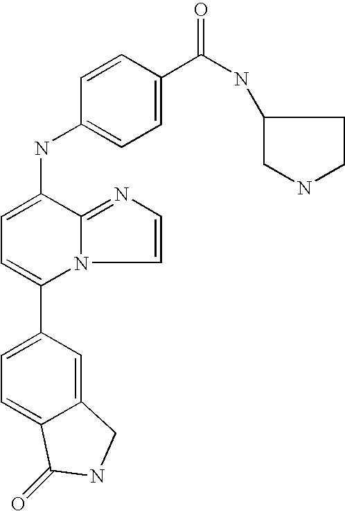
C1(C2=CC=C3C(=C2)CNC3=O)=CC=C(NC2=CC=C(C(NC3CNCC3)=O)C=C2)C2=NC=CN12
